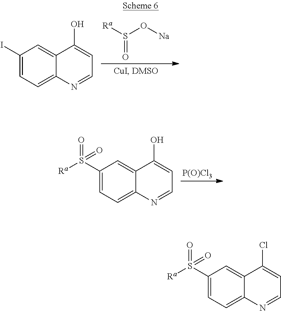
[Ra]S(=O)O[Na].C1(I)=CC=C2C(=C1)C(O)=CC=N2.[P(O)Cl3].C1(S(=O)([Ra])=O)=CC=C2C(=C1)C(O)=CC=N2.C1(S(=O)([Ra])=O)=CC=C2C(=C1)C(Cl)=CC=N2
